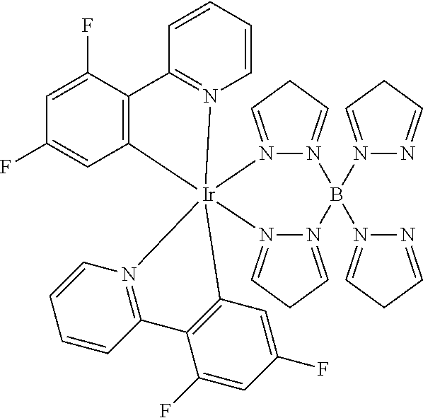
N1(B2(N3=CCC=N3)N3=CCC=N3[Ir]34(N5=CCC=N25)(C2=C(C(F)=CC(F)=C2)C2=N3C=CC=C2)N2=C(C=CC=C2)C2=C4C=C(F)C=C2F)=CCC=N1
